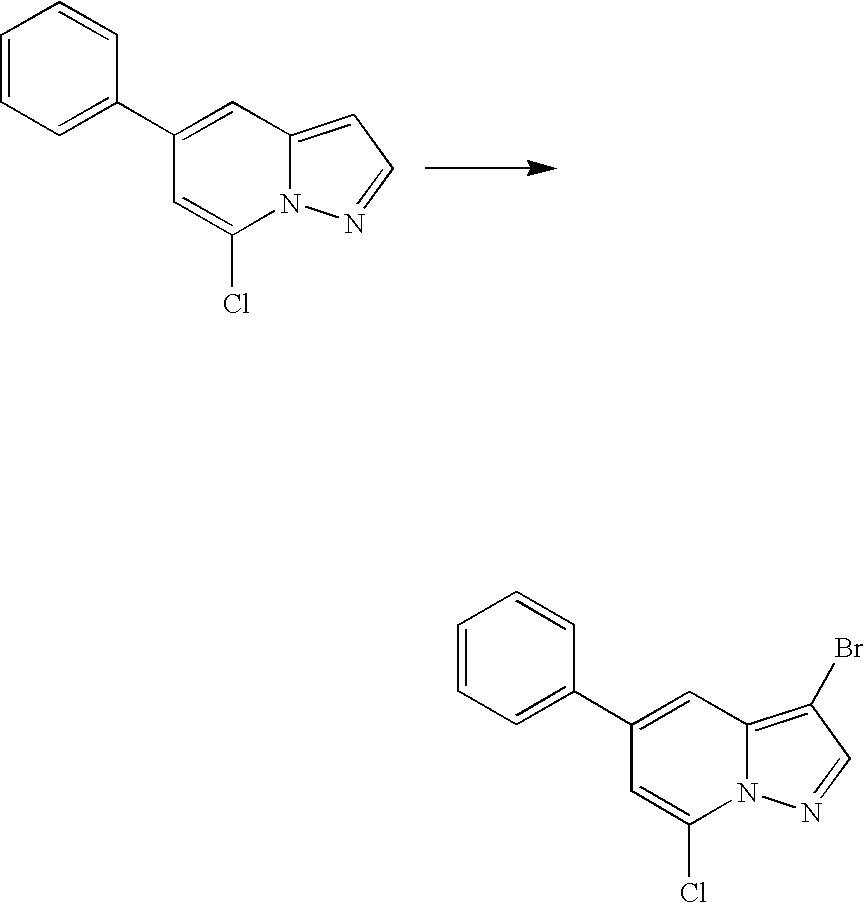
C1=CC=C(C2=CC3=CC=NN3C(Cl)=C2)C=C1.C1=CC=C(C2=CC3=C(Br)C=NN3C(Cl)=C2)C=C1
